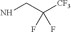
NCC([CF3])(F)F
